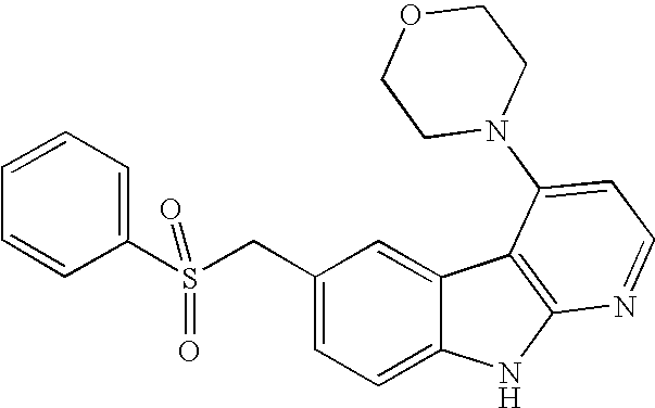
C1(CS(C2=CC=CC=C2)(=O)=O)=CC=C2C(=C1)C1=C(N2)N=CC=C1N1CCOCC1
